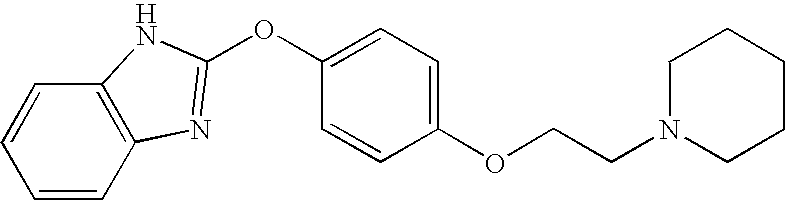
C1=CC2=C(C=C1)NC(OC1=CC=C(OCCN3CCCCC3)C=C1)=N2
